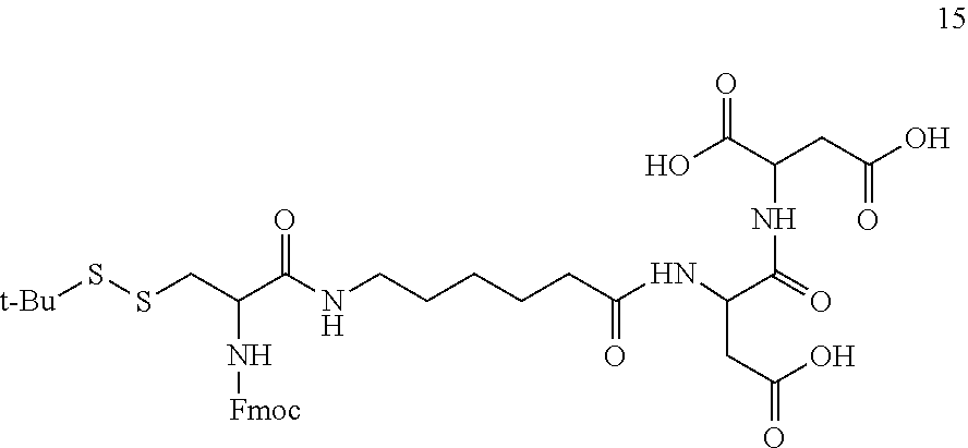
[t-Bu]SSCC(C(NCCCCCC(NC(CC(=O)O)C(=O)NC(C(O)=O)CC(O)=O)=O)=O)N[Fmoc]
